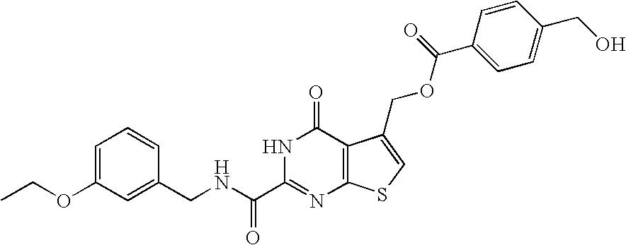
C1(CNC(C2=NC3=C(C(=O)N2)C(COC(C2=CC=C(CO)C=C2)=O)=CS3)=O)=CC(OCC)=CC=C1
